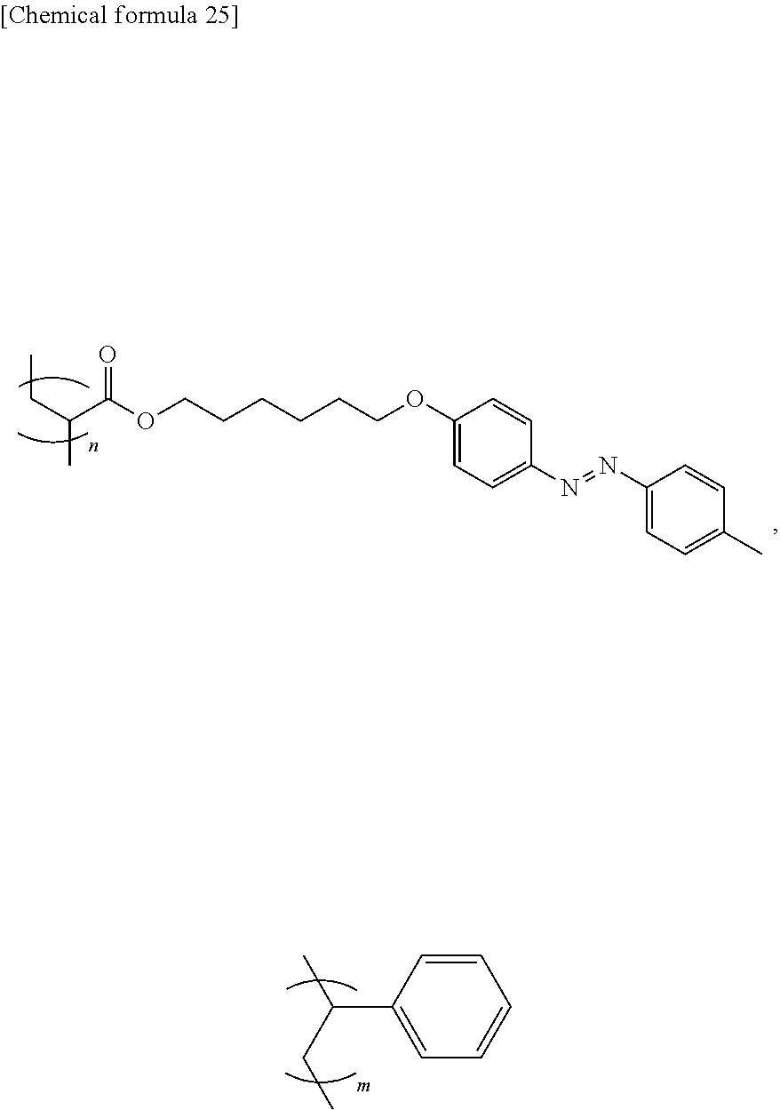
C(C(C)C(OCCCCCCOC1=CC=C(N=NC2=CC=C(C)C=C2)C=C1)=O)C.C(C1=CC=CC=C1)(CC)C
